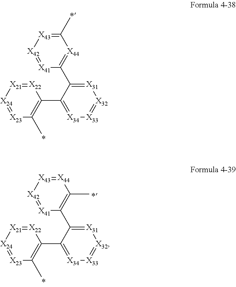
[X31]1=C(C2=[X44]C(C)=[X43][X42]=[X41]2)C(C2=C(C)[X23]=[X24][X21]=[X22]2)=[X34][X33]=[X32]1.[X31]1=C(C2=C(C)[X44]=[X43][X42]=[X41]2)C(C2=C(C)[X23]=[X24][X21]=[X22]2)=[X34][X33]=[X32]1
